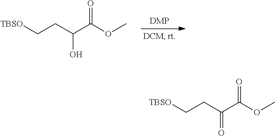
[TBSO]CCC(C(OC)=O)O.[TBSO]CCC(C(OC)=O)=O
